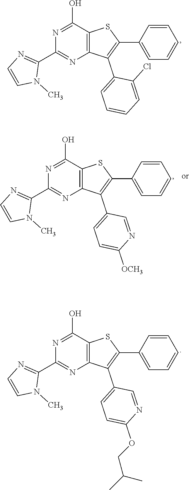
N1=C(O)C2=C(N=C1C1=NC=CN1C)C(C1=CC=CC=C1Cl)=C(C1=CC=CC=C1)S2.N1=C(O)C2=C(N=C1C1=NC=CN1C)C(C1=CC=C(OCC(C)C)N=C1)=C(C1=CC=CC=C1)S2.N1=C(O)C2=C(N=C1C1=NC=CN1C)C(C1=CC=C([OCH3])N=C1)=C(C1=CC=CC=C1)S2
